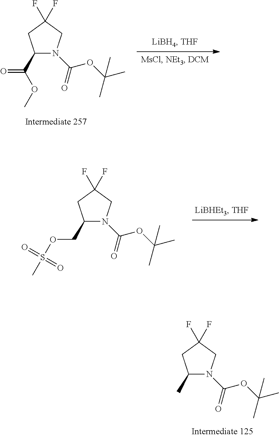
C1(C(OC)=O)N(C(OC(C)(C)C)=O)CC(F)(F)C1.C1(COS(C)(=O)=O)N(C(OC(C)(C)C)=O)CC(F)(F)C1.C1(C)N(C(OC(C)(C)C)=O)CC(F)(F)C1
